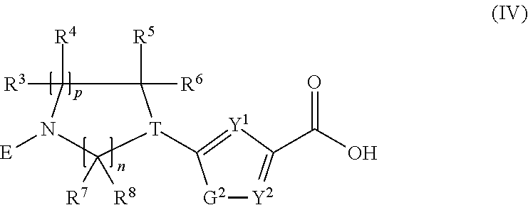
[E]N1C([R4])([R3])C([R5])([R6])[T](C2=[Y1]C(C(=O)O)=[Y2][G2]2)C1([R7])[R8]
